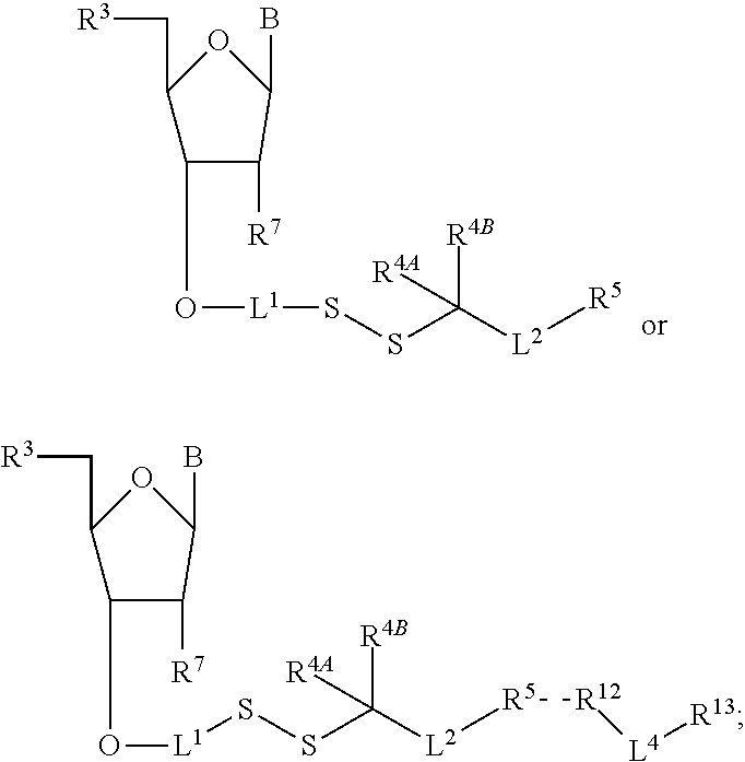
[R3]CC1OC(B)C([R7])C1O[L1]SSC([L2][R5])([R4B])[R4A].[R3]CC1OC(B)C([R7])C1O[L1]SSC([L2][R5][R12][L4][R13])([R4B])[R4A]
